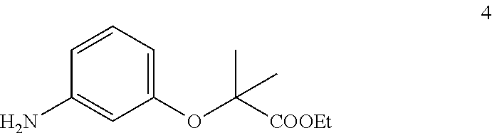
C1(N)=CC(OC([COOEt])(C)C)=CC=C1
